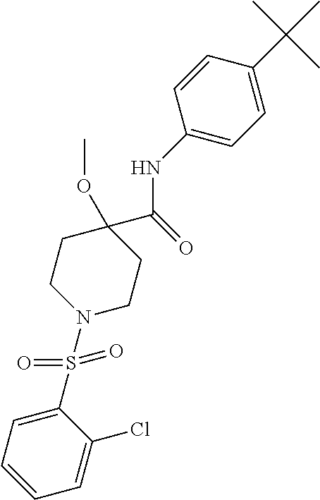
C1=C(Cl)C(S(=O)(=O)N2CCC(C(=O)NC3=CC=C(C(C)(C)C)C=C3)(OC)CC2)=CC=C1
